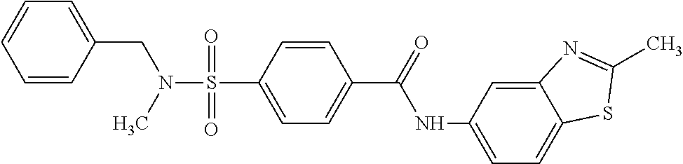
C1=CC(CN(S(=O)(=O)C2=CC=C(C(=O)NC3=CC=C4C(=C3)N=C(C)S4)C=C2)C)=CC=C1
